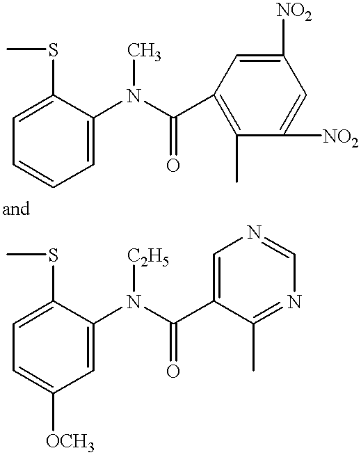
C1=C(SC)C(N(C(C2=C(C)C([NO2])=CC([NO2])=C2)=O)C)=CC=C1.C1=C(SC)C(N(C(C2=CN=CN=C2C)=O)[C2H5])=CC([OCH3])=C1
